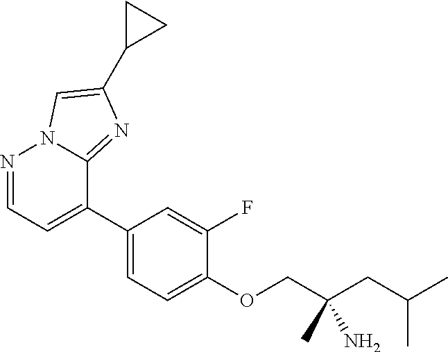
N1=CC=C(C2=CC=C(OCC(CC(C)C)(C)N)C(F)=C2)C2=NC(C3CC3)=CN12
